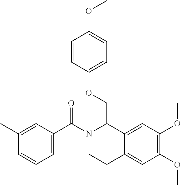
C1(C)=CC(C(N2CCC3=CC(OC)=C(OC)C=C3C2COC2=CC=C(OC)C=C2)=O)=CC=C1
